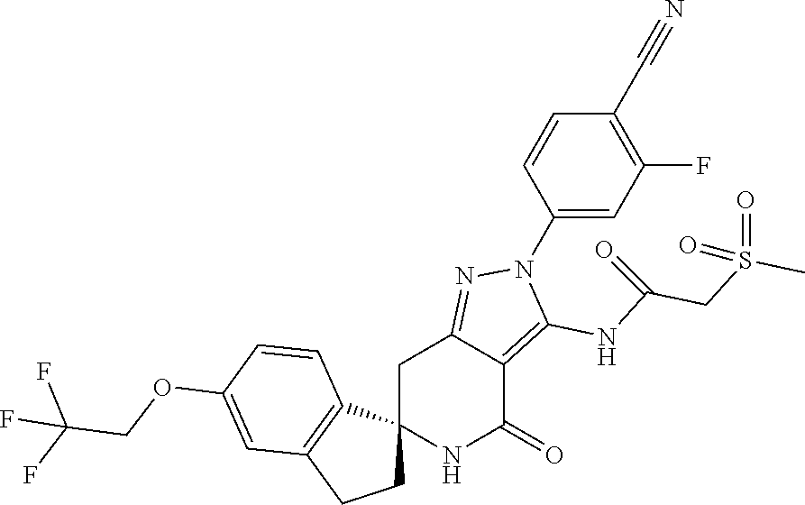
C12(NC(=O)C3=C(NC(CS(C)(=O)=O)=O)N(C4=CC(F)=C(C#N)C=C4)N=C3C1)CCC1=C2C=CC(OCC(F)(F)F)=C1
